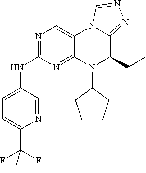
N1=C(NC2=CC=C(C(F)(F)F)N=C2)N=C2C(=C1)N1C(=NN=C1)C(CC)N2C1CCCC1
